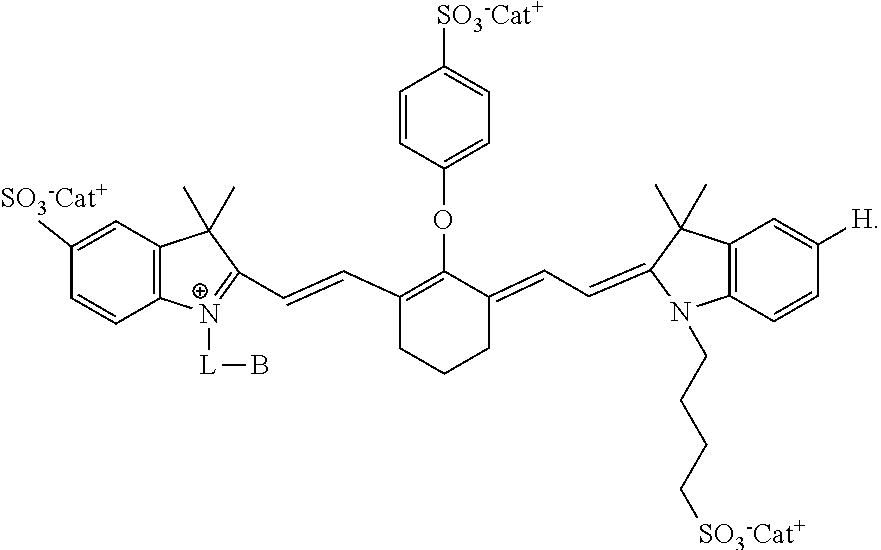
C1=CC(OC2=C(C=CC3=[N+]([L]B)C4=C(C=C([SO3-Cat+])C=C4)C3(C)C)CCCC2=CC=C2C(C)(C)C3=C(C=CC([H])=C3)N2CCCC[SO3-Cat+])=CC=C1[SO3-Cat+]
